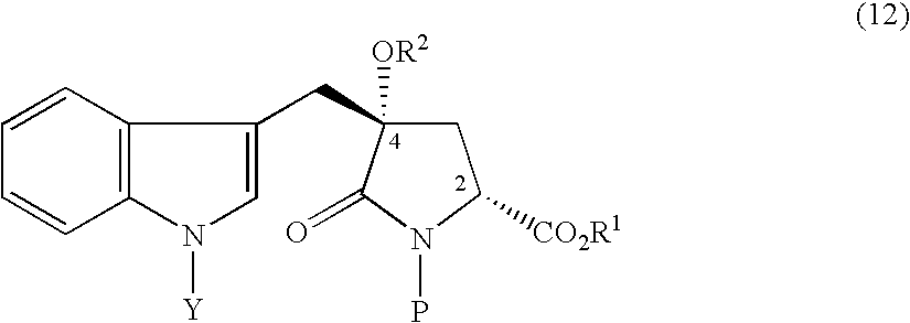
C1=CC=CC2=C1C(CC1([OR2])CC([CO2R1])N(P)C1=O)=CN2[Y]
